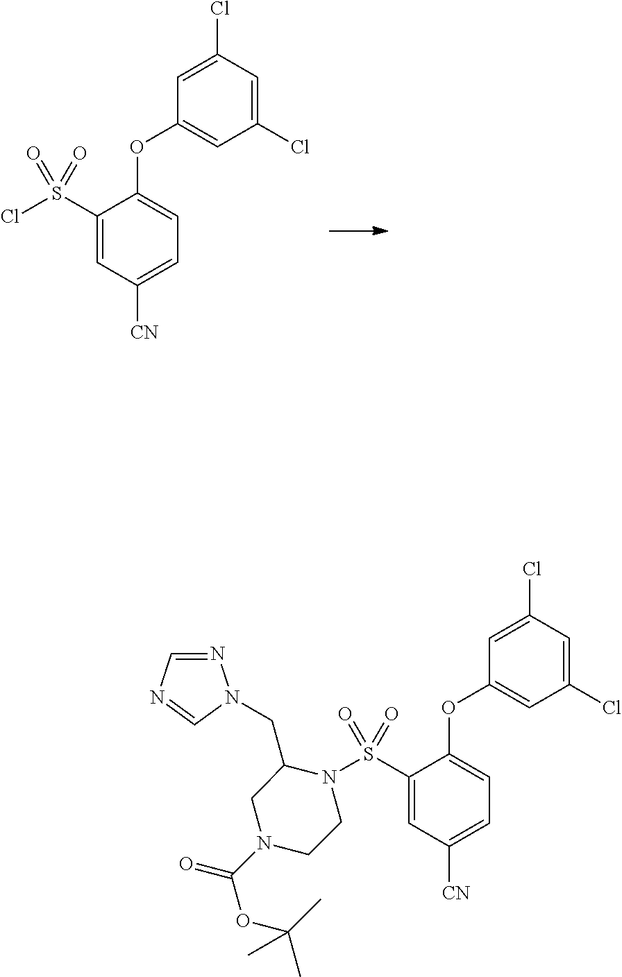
C1(S(Cl)(=O)=O)=CC([CN])=CC=C1OC1=CC(Cl)=CC(Cl)=C1.C1(S(N2C(CN3N=CN=C3)CN(C(OC(C)(C)C)=O)CC2)(=O)=O)=CC([CN])=CC=C1OC1=CC(Cl)=CC(Cl)=C1
